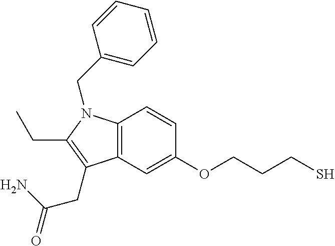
C12=C(C=C(OCCCS)C=C1)C(CC(N)=O)=C(CC)N2CC1=CC=CC=C1
